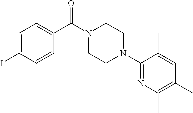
C1=C(I)C=CC(C(N2CCN(C3=NC(C)=C(C)C=C3C)CC2)=O)=C1
